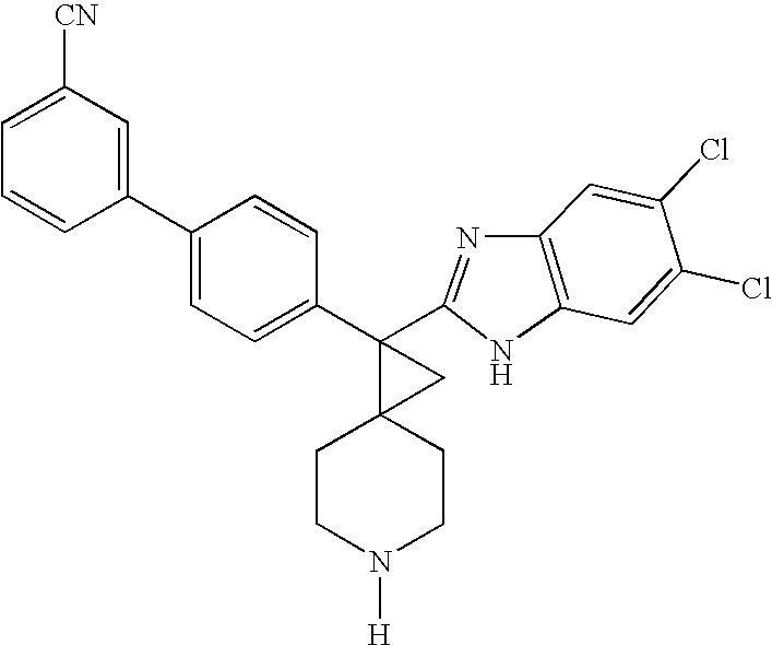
C1=C(Cl)C(Cl)=CC2=C1N=C(C1(C3=CC=C(C4=CC([CN])=CC=C4)C=C3)C3(CCN([H])CC3)C1)N2
